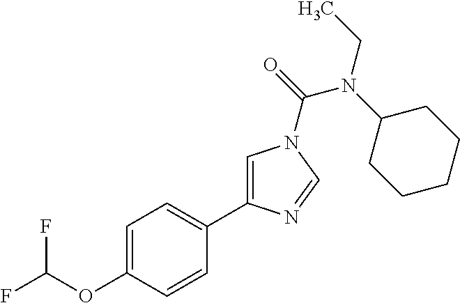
FC(OC1=CC=C(C2=CN(C(=O)N(C3CCCCC3)CC)C=N2)C=C1)F
